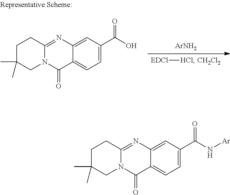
C12=CC=C(C(N[Ar])=O)C=C1N=C1N(C2=O)CC(C)(C)CC1.[EDCl][HCl].[CH2Cl2].[ArNH2].C12=CC=C(C(O)=O)C=C1N=C1N(C2=O)CC(C)(C)CC1
